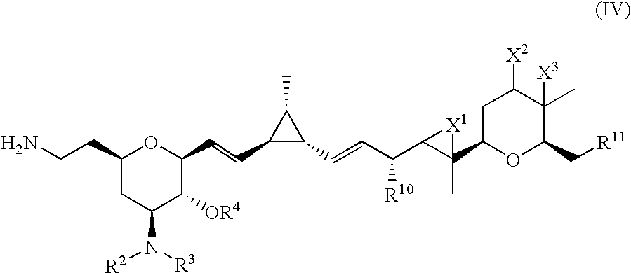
C1(CCN)CC(N([R3])[R2])C([OR4])C(C=CC2C(C=CC(C3C(C)(C4OC(C[R11])C(C)([X3])C([X2])C4)[X1]3)[R10])C2C)O1
